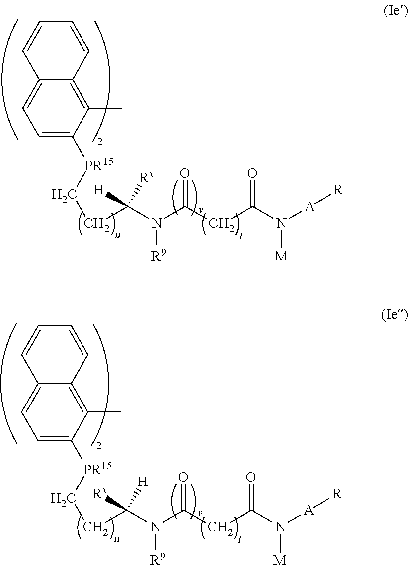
C1=C([PR15]CCC(N(C(CC(N([A][R])[M])=O)=O)[R9])([H])[Rx])C(C)=C2C(=C1)C=CC=C2.C1=C([PR15]CCC(N(C(CC(N([A][R])[M])=O)=O)[R9])([H])[Rx])C(C)=C2C(=C1)C=CC=C2
